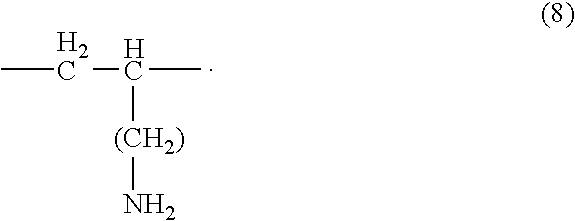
CCC(C)[(CH2)]N
